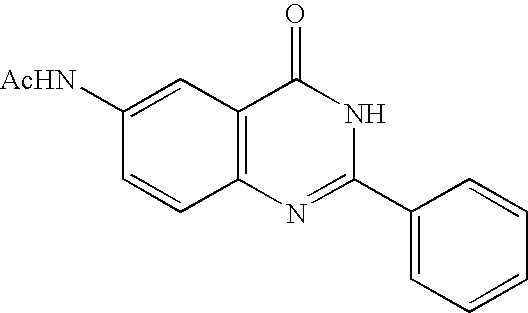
C1([AcHN])=CC2=C(C=C1)N=C(C1=CC=CC=C1)NC2=O
